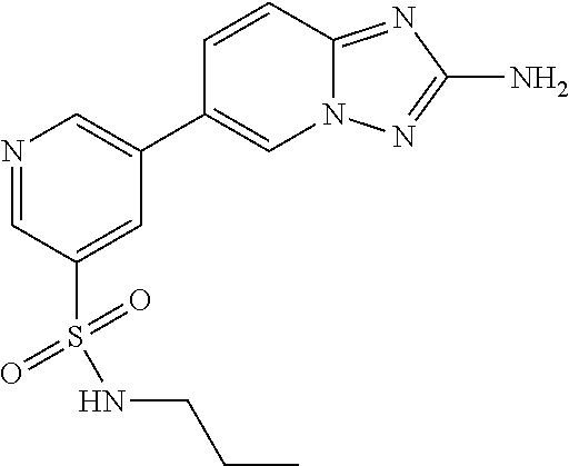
N1=CC(S(=O)(=O)NCCC)=CC(C2=CN3C(=NC(N)=N3)C=C2)=C1
